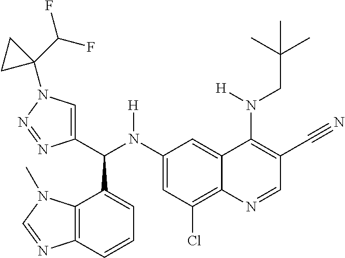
C1(N(C(C2=CN(C3(C(F)F)CC3)N=N2)C2=CC=CC3=C2N(C)C=N3)[H])=CC(Cl)=C2C(=C1)C(N(CC(C)(C)C)[H])=C(C#N)C=N2
